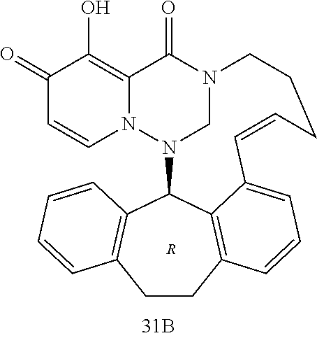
N12CN(C3C4=C(CCC5=C3C(=CC=C5)C=CCCC1)C=CC=C4)N1C=CC(=O)C(O)=C1C2=O.[R]
